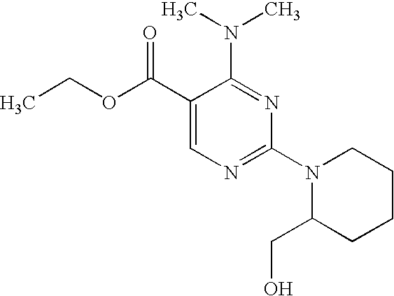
C1(C(OCC)=O)=CN=C(N2C(CO)CCCC2)N=C1N(C)C
